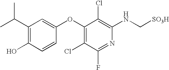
C1(C(C)C)=C(O)C=CC(OC2=C(Cl)C(F)=NC(NC[SO3H])=C2Cl)=C1
